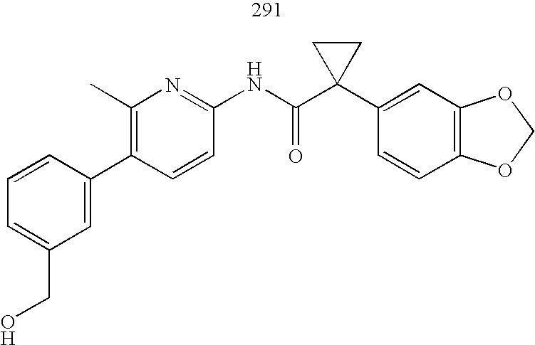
C1(C2=CC(CO)=CC=C2)=C(C)N=C(NC(C2(C3=CC4=C(C=C3)OCO4)CC2)=O)C=C1
